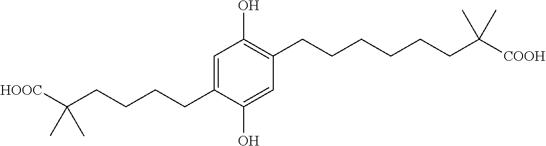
C1=C(CCCCC([HOOC])(C)C)C(O)=CC(CCCCCCC([COOH])(C)C)=C1O
